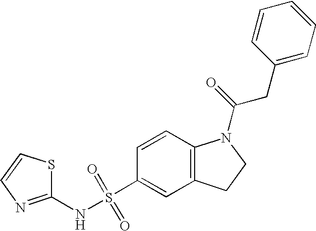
C1(NS(C2=CC3=C(C=C2)N(C(=O)CC2=CC=CC=C2)CC3)(=O)=O)=NC=CS1
